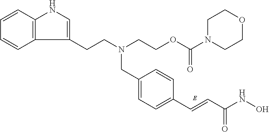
C1=C(CN(CCOC(N2CCOCC2)=O)CCC2=CNC3=C2C=CC=C3)C=CC(C=CC(NO)=O)=C1
